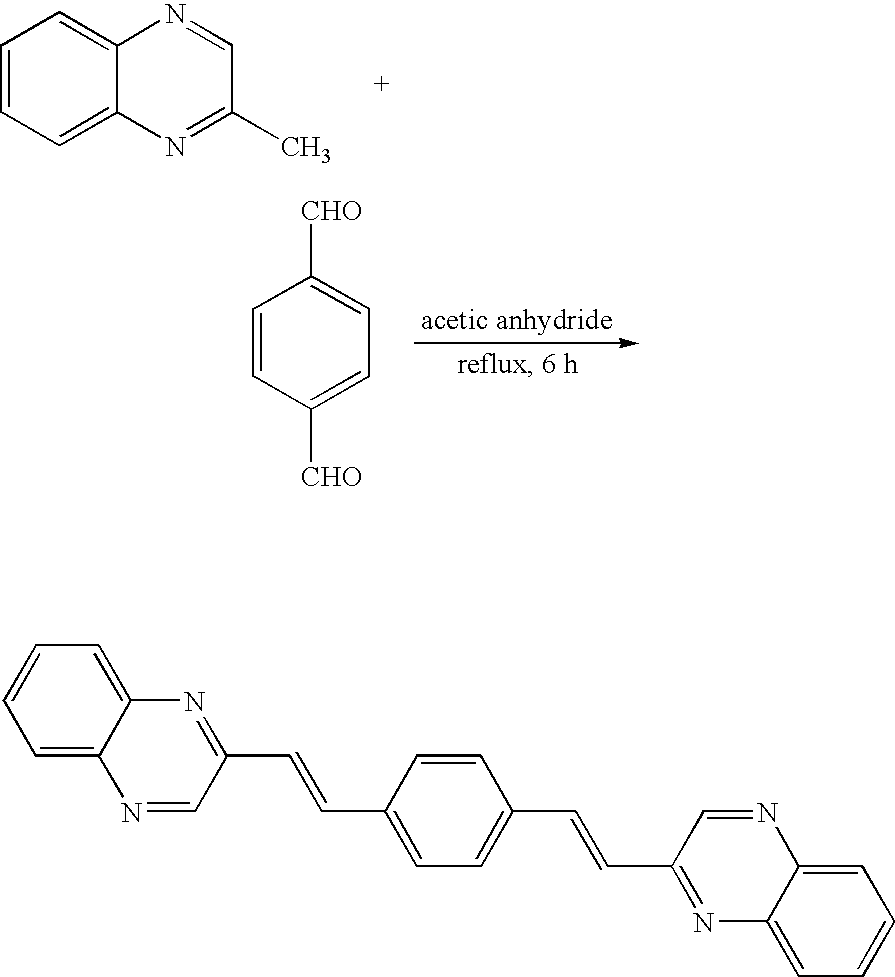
C1=CC=C2C(=C1)N=CC(C)=N2.C1=CC([CHO])=CC=C1[CHO].C1=C2C(=CC=C1)N=C(C=CC1=CC=C(C=CC3=NC4=CC=CC=C4N=C3)C=C1)C=N2
